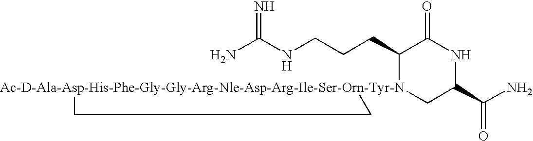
NC(NCCCC1[Ac-D-Ala-Asp-His-Phe-Gly-Gly-Arg-Nle-Asp-Arg-Ile-Ser-Orn-Tyr-N]2(CC(C(N)=O)NC1=O)CC2)=N
